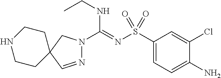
C1(S(N=C(NCC)N2N=CC3(C2)CCNCC3)(=O)=O)=CC=C(N)C(Cl)=C1
